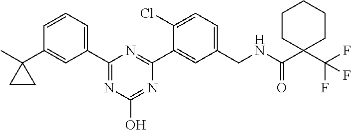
C1(CNC(C2(C(F)(F)F)CCCCC2)=O)=CC=C(Cl)C(C2=NC(C3=CC=CC(C4(C)CC4)=C3)=NC(O)=N2)=C1
